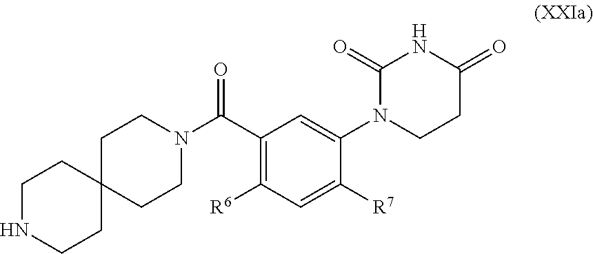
C1(C(N2CCC3(CC2)CCNCC3)=O)=C([R6])C=C([R7])C(N2CCC(=O)NC2=O)=C1
